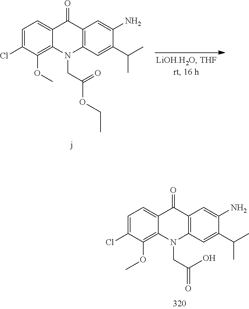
C1=C(Cl)C(OC)=C2C(=C1)C(=O)C1=C(N2CC(=O)OCC)C=C(C(C)C)C(N)=C1.C1=C(Cl)C(OC)=C2C(=C1)C(=O)C1=C(N2CC(=O)O)C=C(C(C)C)C(N)=C1
